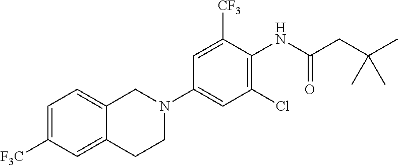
C1([F3C])=CC=C2C(=C1)CCN(C1=CC(Cl)=C(NC(CC(C)(C)C)=O)C([CF3])=C1)C2
